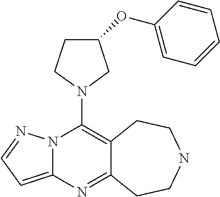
N12C(=CC=N1)N=C1C(=C2N2CC(OC3=CC=CC=C3)CC2)CCNCC1
